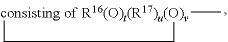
[consisting of R16(O)t(R17)u(O)v](C)CCC
